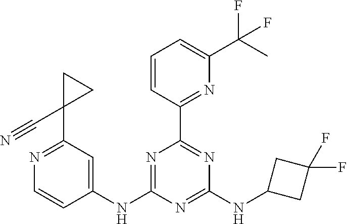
C1(NC2=NC(C3=NC(C(C)(F)F)=CC=C3)=NC(NC3CC(F)(F)C3)=N2)=CC(C2(C#N)CC2)=NC=C1
